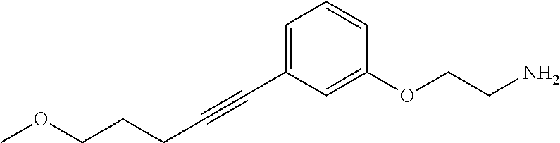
C(C#CC1=CC=CC(OCCN)=C1)CCOC
